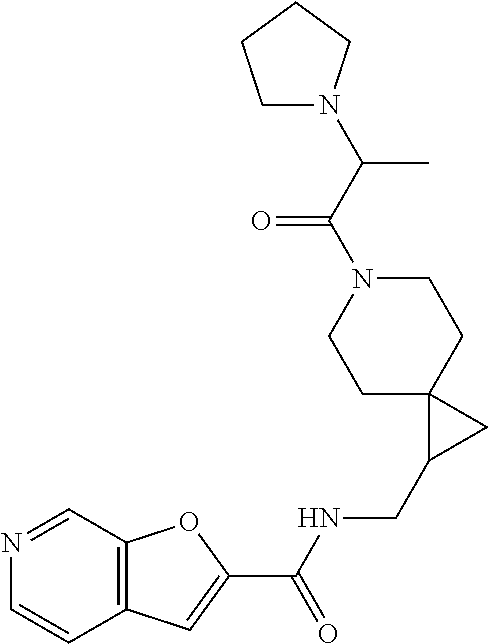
C1C2(CCN(C(C(N3CCCC3)C)=O)C1)C(CNC(C1=CC3=C(O1)C=NC=C3)=O)C2
